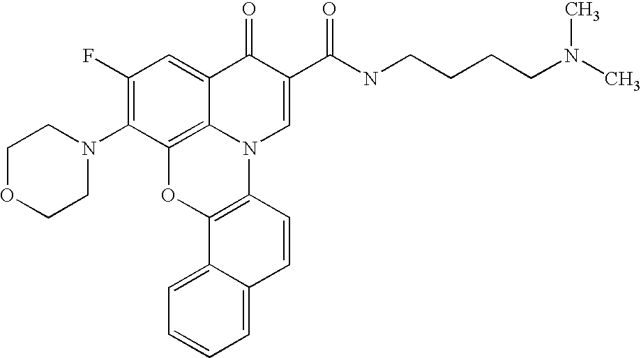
C12=C3C(=CC(F)=C1N1CCOCC1)C(=O)C(C(=O)NCCCCN(C)C)=CN3C1=C(O2)C2=CC=CC=C2C=C1
